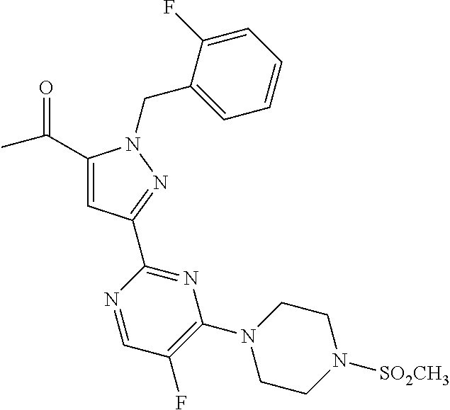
C1(C(C)=O)=CC(C2=NC(N3CCN([SO2CH3])CC3)=C(F)C=N2)=NN1CC1=CC=CC=C1F
